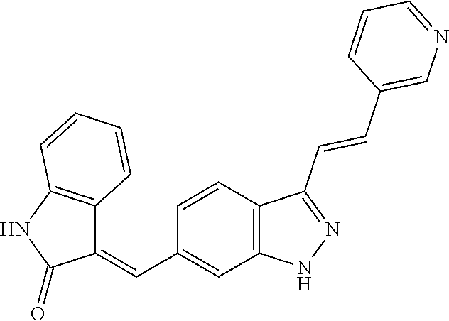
C12=C(NC(=O)C1=CC1=CC3=C(C=C1)C(C=CC1=CN=CC=C1)=NN3)C=CC=C2
